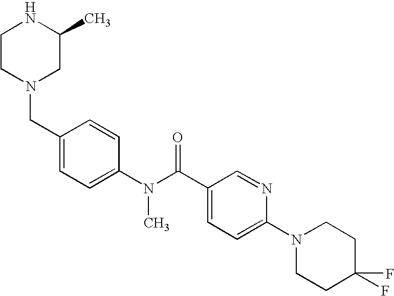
C1CN(CC2=CC=C(N(C(C3=CC=C(N4CCC(F)(F)CC4)N=C3)=O)C)C=C2)CC(C)N1
